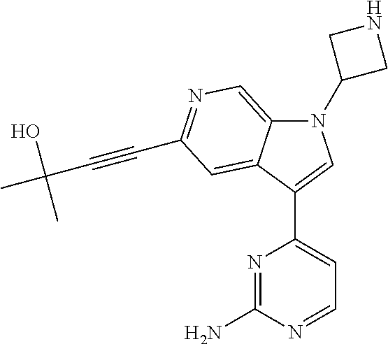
N1(C2CNC2)C2=CN=C(C#CC(C)(O)C)C=C2C(C2=CC=NC(N)=N2)=C1
